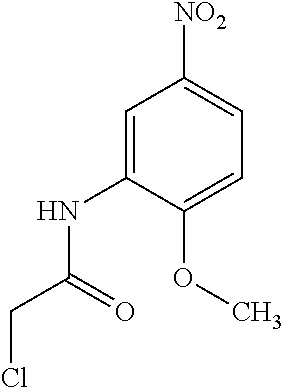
C1=C(NC(CCl)=O)C(OC)=CC=C1[NO2]
